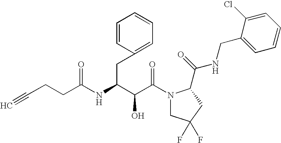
C(C(N1CC(F)(F)CC1C(NCC1=CC=CC=C1Cl)=O)=O)(O)C(CC1=CC=CC=C1)NC(=O)CCC#C
